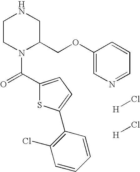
C1CN(C(=O)C2=CC=C(C3=C(Cl)C=CC=C3)S2)C(COC2=CN=CC=C2)CN1.[H]Cl.[H]Cl
